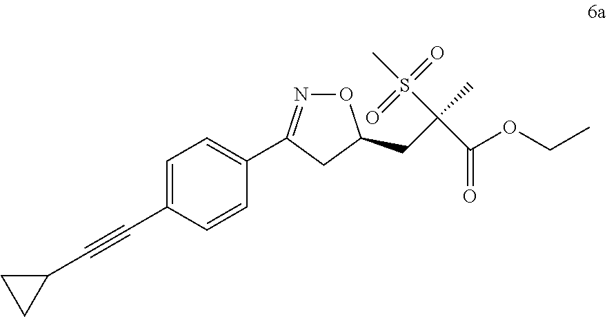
C1=C(C#CC2CC2)C=CC(C2=NOC(CC(S(=O)(=O)C)(C)C(OCC)=O)C2)=C1
